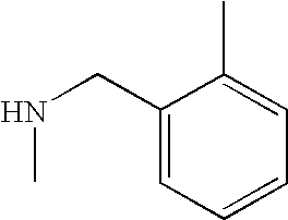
C1=CC=C(C)C(CNC)=C1
